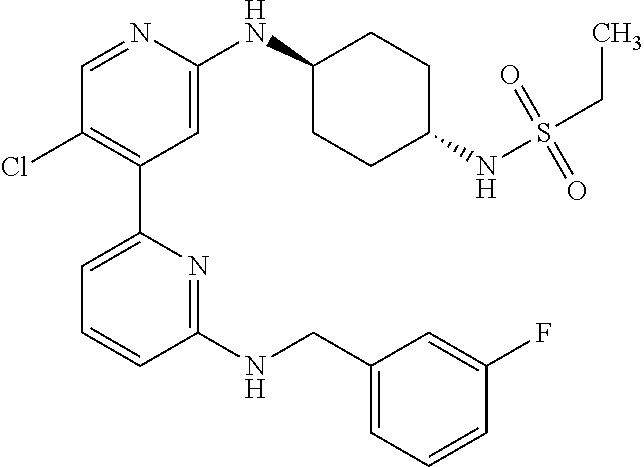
C1=NC(NC2CCC(NS(CC)(=O)=O)CC2)=CC(C2=CC=CC(NCC3=CC=CC(F)=C3)=N2)=C1Cl
